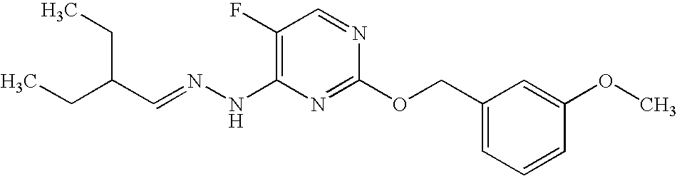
C1(F)=C(NN=CC(CC)CC)N=C(OCC2=CC=CC(OC)=C2)N=C1
